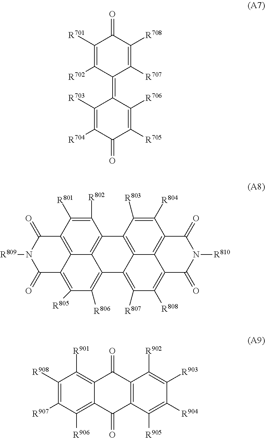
C1([R701])=C([R702])C(=C2C([R703])=C([R704])C(=O)C([R705])=C2[R706])C([R707])=C([R708])C1=O.C1(=O)C2=C([R805])C([R806])=C3C4=C(C([R802])=C([R801])C(=C24)C(=O)N1[R809])C1=C2C3=C([R807])C([R808])=C3C2=C(C([R804])=C1[R803])C(=O)N([R810])C3=O.C1([R908])=C([R907])C([R906])=C2C(=C1[R901])C(=O)C1=C(C2=O)C([R905])=C([R904])C([R903])=C1[R902]
